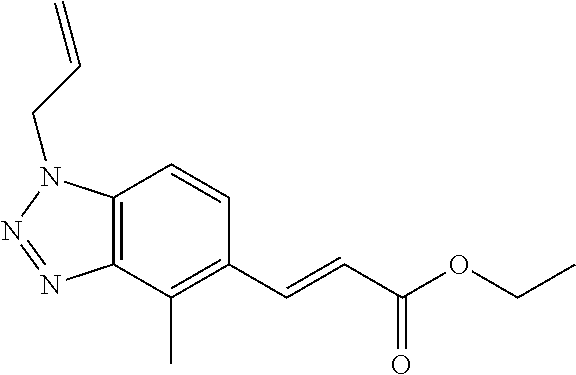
C12=C(C(C)=C(C=CC(OCC)=O)C=C1)N=NN2CC=C
